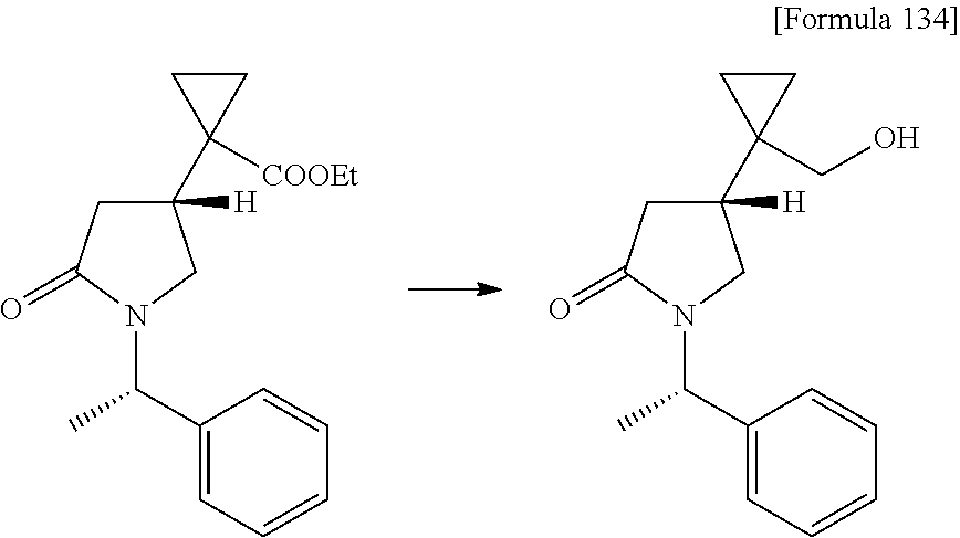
C1C(=O)N(C(C2=CC=CC=C2)C)CC1([H])C1([COOEt])CC1.C1C(=O)N(C(C2=CC=CC=C2)C)CC1([H])C1(CO)CC1
